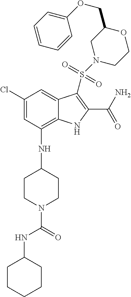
C1(Cl)=CC(NC2CCN(C(=O)NC3CCCCC3)CC2)=C2C(=C1)C(S(=O)(N1CCOC(COC3=CC=CC=C3)C1)=O)=C(C(N)=O)N2
